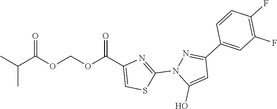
C1=C(O)N(C2=NC(C(OCOC(C(C)C)=O)=O)=CS2)N=C1C1=CC(F)=C(F)C=C1
